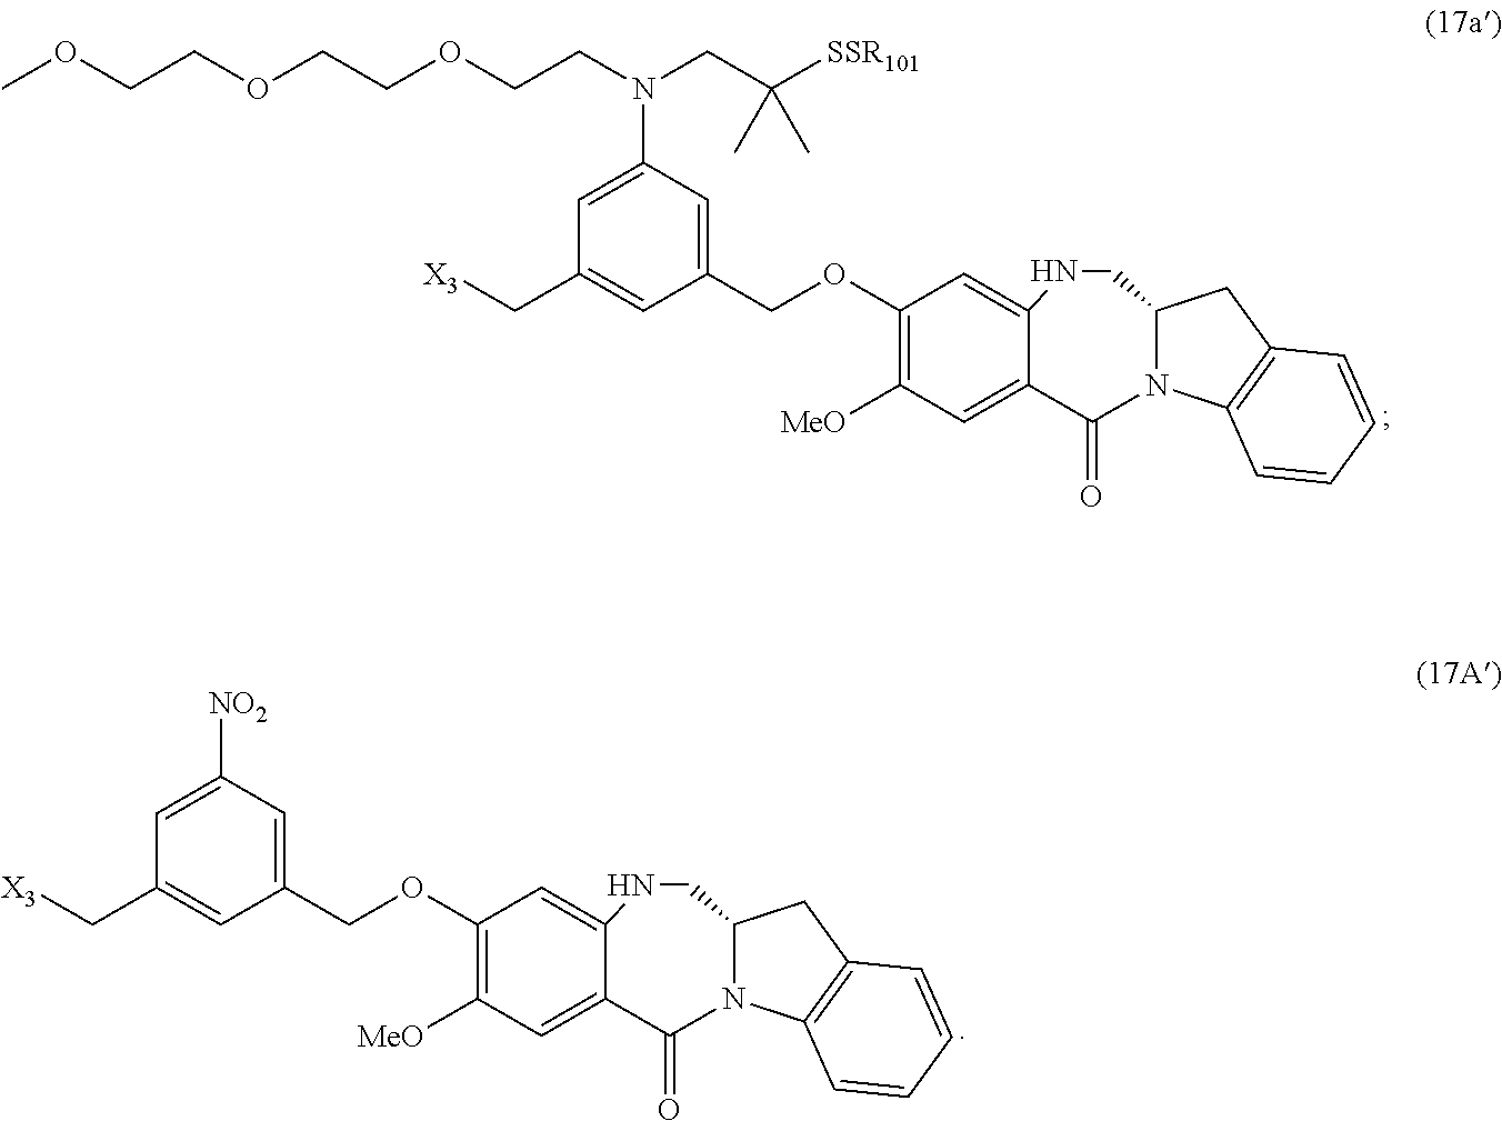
COCCOCCOCCN(CC([SSR101])(C)C)C1=CC(C[X3])=CC(COC2=C([MeO])C=C3C(=C2)NCC2N(C3=O)C3=C(C2)C=CC=C3)=C1.[NO2]C1=CC(C[X3])=CC(COC2=C([MeO])C=C3C(=C2)NCC2N(C3=O)C3=C(C2)C=CC=C3)=C1
